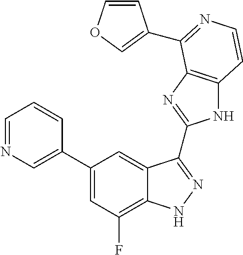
C1=C(C2=CC(F)=C3C(=C2)C(C2=NC4=C(N2)C=CN=C4C2=COC=C2)=NN3)C=CC=N1
